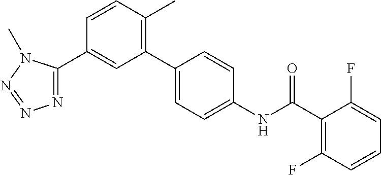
N1=C(C2=CC(C3=CC=C(NC(C4=C(F)C=CC=C4F)=O)C=C3)=C(C)C=C2)N(C)N=N1
